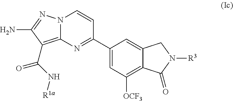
N12C(=C(C(N[R1a])=O)C(N)=N1)N=C(C1=CC([OCF3])=C3C(=C1)CN([R3])C3=O)C=C2
